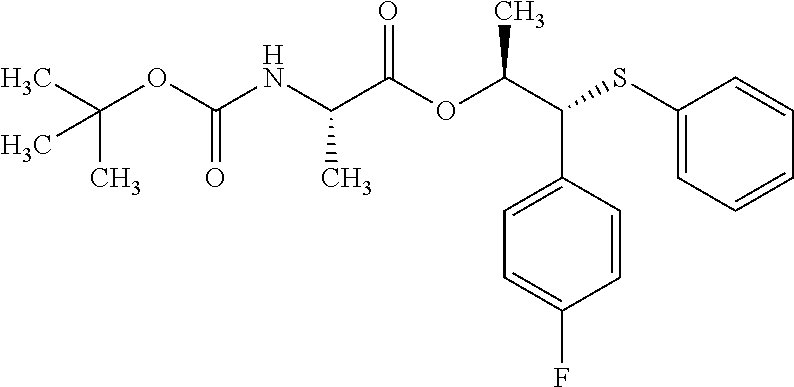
CC(OC(NC(C(OC(C(SC1=CC=CC=C1)C1=CC=C(F)C=C1)C)=O)C)=O)(C)C
